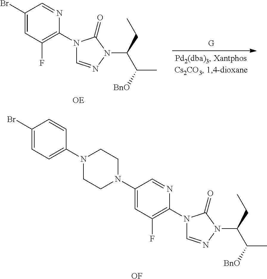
C1(Br)=CC(F)=C(N2C=NN(C(CC)C([BnO])C)C2=O)N=C1.C1(N2CCN(C3=CC=C(Br)C=C3)CC2)=CC(F)=C(N2C=NN(C(CC)C([BnO])C)C2=O)N=C1.[OF]
